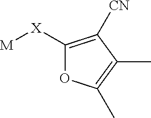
C1([X][M])=C([CN])C(C)=C(C)O1
